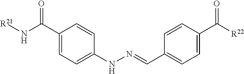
[R21]NC(C1=CC=C(NN=CC2=CC=C(C([R22])=O)C=C2)C=C1)=O
